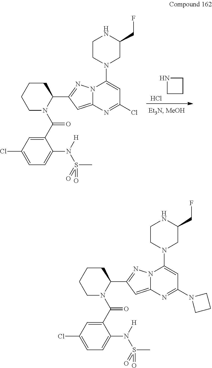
Cl.C1CCN1.C1(C(N2C(C3=NN4C(=C3)N=C(Cl)C=C4N3CC(CF)NCC3)CCCC2)=O)=CC(Cl)=CC=C1N([H])S(=O)(C)=O.C1(C(N2C(C3=NN4C(=C3)N=C(N3CCC3)C=C4N3CC(CF)NCC3)CCCC2)=O)=CC(Cl)=CC=C1N([H])S(=O)(C)=O
